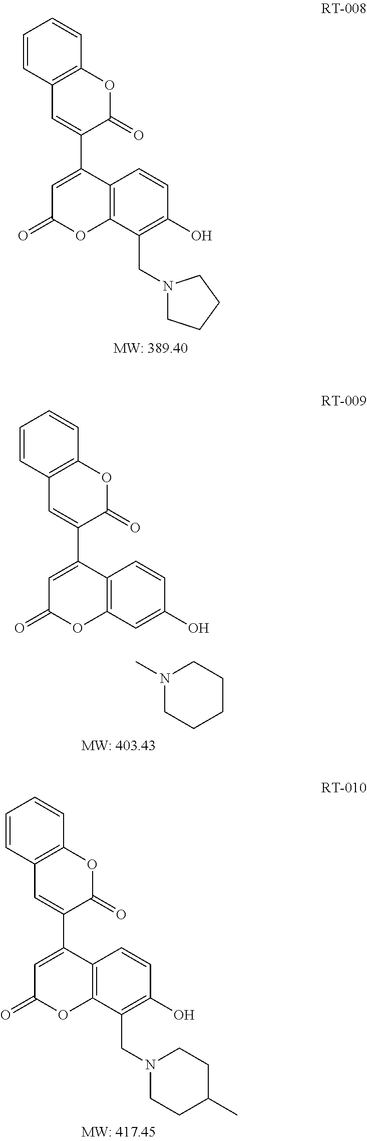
C1=CC2=C(C=C1)OC(=O)C(C1=CC(=O)OC3=C1C=CC(O)=C3CN1CCCC1)=C2.C1=CC2=C(C=C1)OC(=O)C(C1=CC(=O)OC3=C1C=CC(O)=C3)=C2.CN1CCCCC1.C1=CC2=C(C=C1)OC(=O)C(C1=CC(=O)OC3=C1C=CC(O)=C3CN1CCC(C)CC1)=C2
